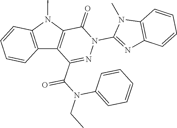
C1(=O)C2=C(C(C(N(CC)C3=CC=CC=C3)=O)=NN1C1=NC3=C(N1C)C=CC=C3)C1=C(N2C)C=CC=C1
